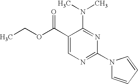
C1(C(OCC)=O)=CN=C(N2C=CC=C2)N=C1N(C)C
